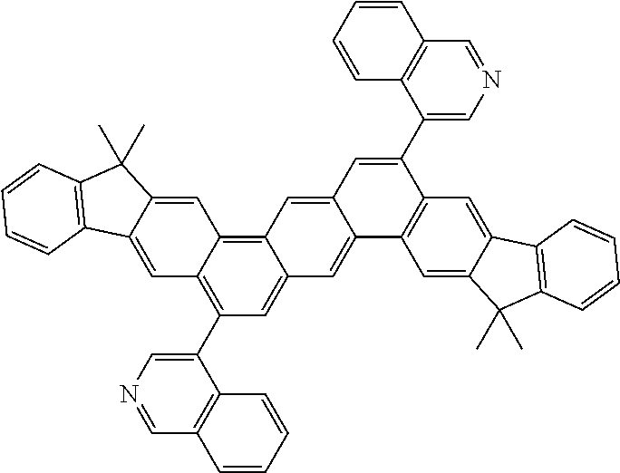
C1(C2=C3C(=C4C(=C2)C=C2C(=C4)C=C(C4=CN=CC5=C4C=CC=C5)C4=C2C=C2C(=C4)C4=C(C2(C)C)C=CC=C4)C=C2C(=C3)C3=C(C2(C)C)C=CC=C3)=CN=CC2=C1C=CC=C2
